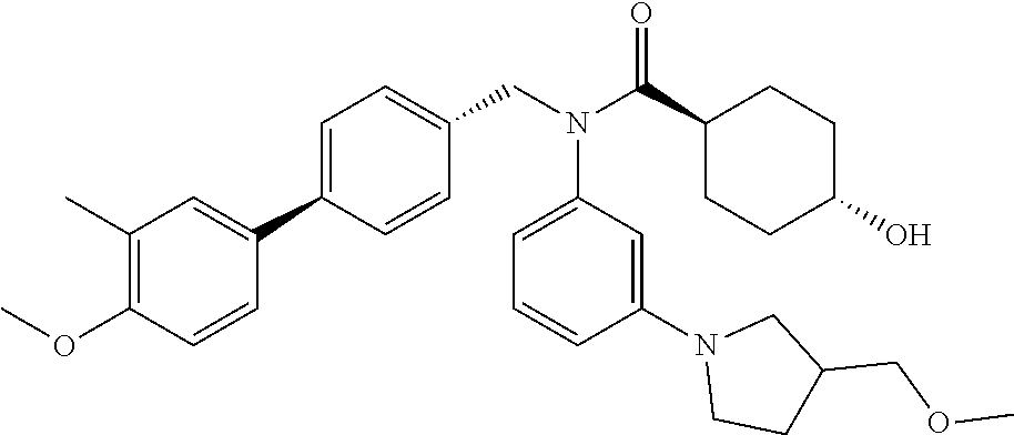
C1(C)=C(OC)C=CC(C2=CC=C(CN(C(C3CCC(O)CC3)=O)C3=CC=CC(N4CCC(COC)C4)=C3)C=C2)=C1
